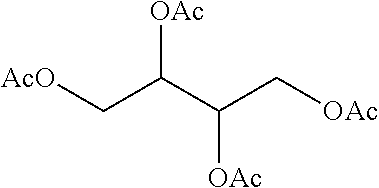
[AcO]CC(C(C[OAc])[OAc])[OAc]
